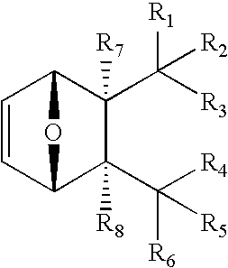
C([R4])([R5])([R6])C1([R8])C2C=CC(C1(C([R3])([R1])[R2])[R7])O2
